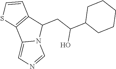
C1=CSC2=C1C(CC(C1CCCCC1)O)N1C2=CN=C1
